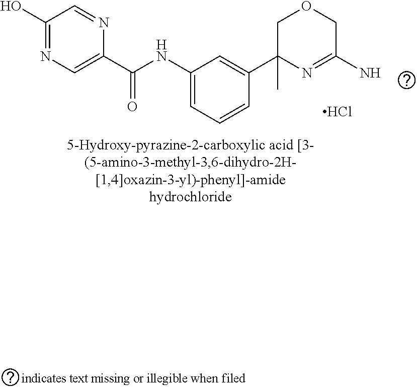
C1(C(=O)NC2=CC=CC(C3(C)N=C(N)COC3)=C2)=CN=C(O)C=N1.Cl
